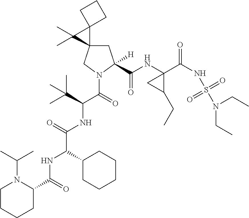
CC(C(C(=O)N1C(C(NC2(C(NS(N(CC)CC)(=O)=O)=O)CC2CC)=O)([H])CC2(C1)C1(C2(C)C)CCC1)NC(=O)C(C1CCCCC1)NC(=O)C1N(C(C)C)CCCC1)(C)C
